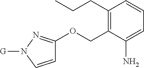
C1(CCC)=C(COC2=NN([G])C=C2)C(N)=CC=C1
